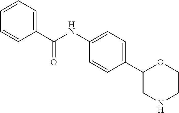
C1(C2CNCCO2)=CC=C(NC(C2=CC=CC=C2)=O)C=C1
